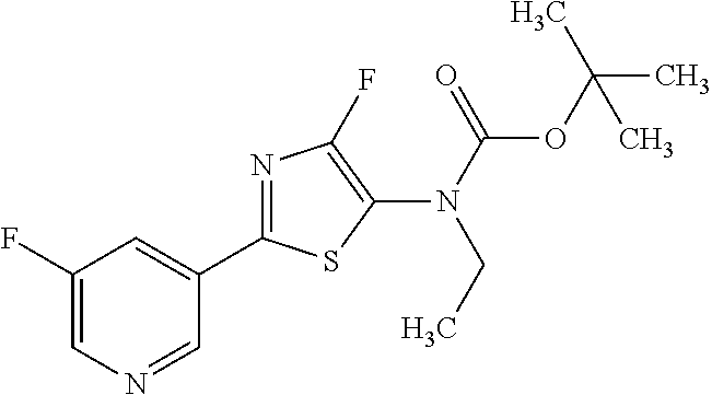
C1=NC=C(F)C=C1C1=NC(F)=C(N(CC)C(OC(C)(C)C)=O)S1
